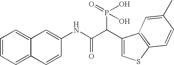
C1=CC=C2C(=C1)C=C(NC(C(C1=CSC3=C1C=C(C)C=C3)P(=O)(O)O)=O)C=C2
